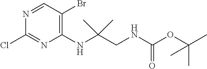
C1(Br)=C(NC(CNC(OC(C)(C)C)=O)(C)C)N=C(Cl)N=C1
